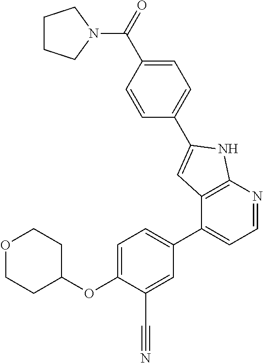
C1=C(OC2CCOCC2)C(C#N)=CC(C2=CC=NC3=C2C=C(C2=CC=C(C(=O)N4CCCC4)C=C2)N3)=C1
